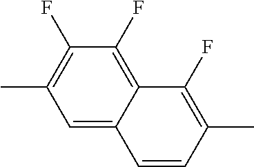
C1(F)=C(C)C=C2C(=C1F)C(F)=C(C)C=C2
